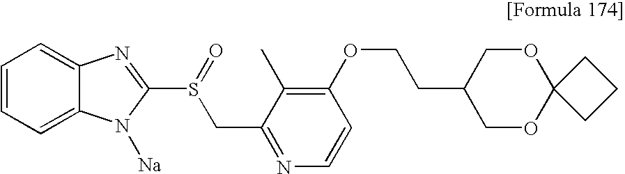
C(COC1=C(C)C(CS(C2=NC3=CC=CC=C3N2[Na])=O)=NC=C1)C1COC2(OC1)CCC2
